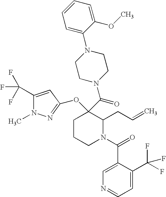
C1CCN(C(=O)C2=CN=CC=C2C(F)(F)F)C(CC=C)C1(C(N1CCN(C2=CC=CC=C2OC)CC1)=O)OC1=NN(C)C(C(F)(F)F)=C1
